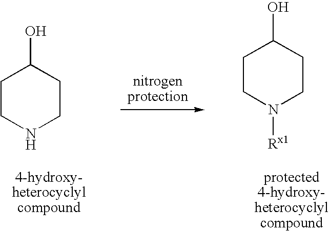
C1CNCCC1O.C1CN([Rx1])CCC1O
